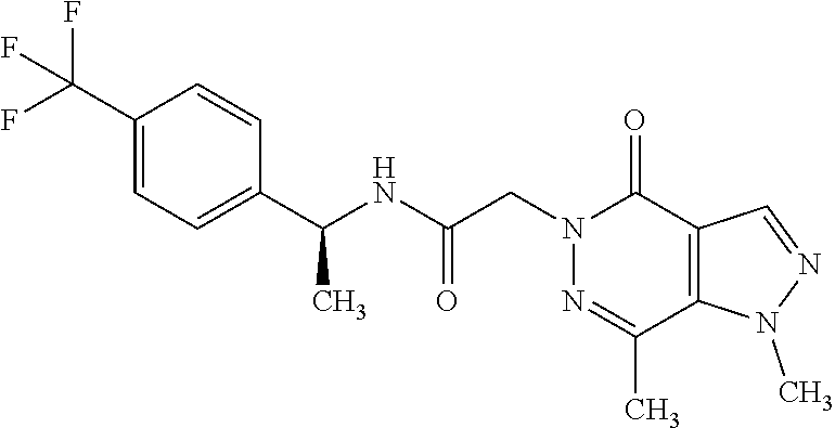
C1(C(F)(F)F)=CC=C(C(NC(CN2C(=O)C3=C(C(C)=N2)N(C)N=C3)=O)C)C=C1
